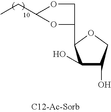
CCC1OCC(C2C(O)C(O)CO2)O1
